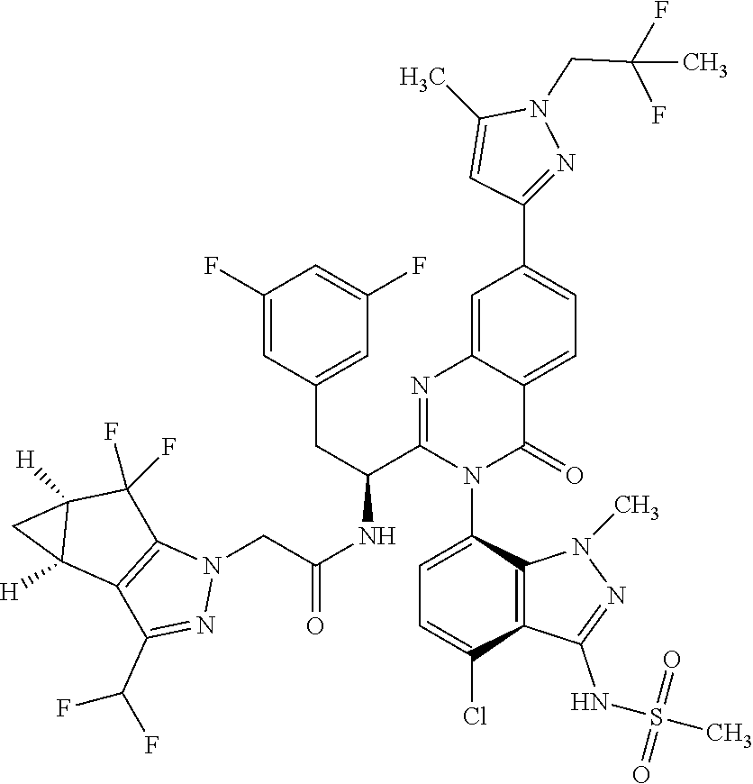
C1(F)=CC(CC(C2=NC3=CC(C4=NN(CC(F)(C)F)C(C)=C4)=CC=C3C(=O)N2C2=CC=C(Cl)C3=C2N(C)N=C3NS(=O)(=O)C)NC(CN2C3=C(C(C(F)F)=N2)C2([H])C([H])(C3(F)F)C2)=O)=CC(F)=C1
